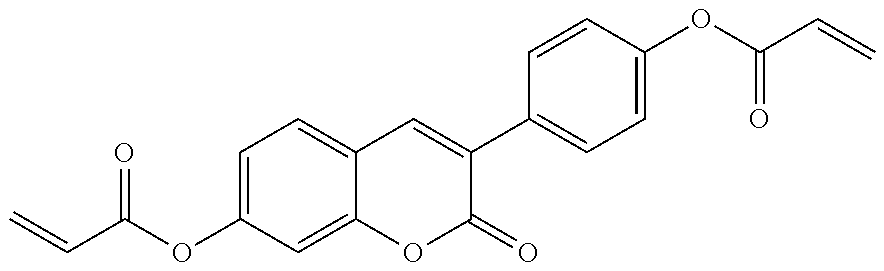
C=CC(=O)OC1=CC=C2C(=C1)OC(=O)C(C1=CC=C(OC(=O)C=C)C=C1)=C2
